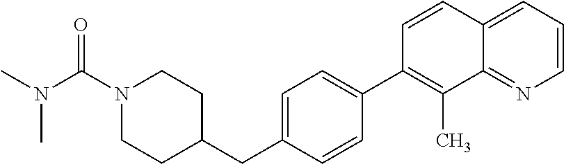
C1=CN=C2C(=C1)C=CC(C1=CC=C(CC3CCN(C(N(C)C)=O)CC3)C=C1)=C2C
